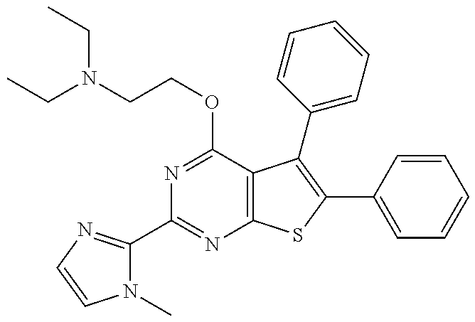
N1(C)C(C2=NC3=C(C(OCCN(CC)CC)=N2)C(C2=CC=CC=C2)=C(C2=CC=CC=C2)S3)=NC=C1
